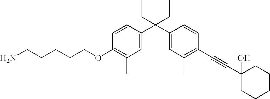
C1=CC(C(C2=CC(C)=C(C#CC3(O)CCCCC3)C=C2)(CC)CC)=CC(C)=C1OCCCCCN
